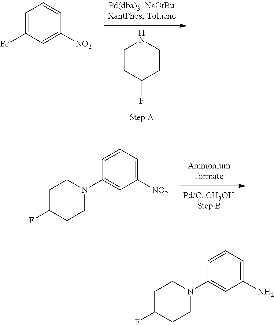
C1CC(F)CCN1.C1=C(Br)C=C([NO2])C=C1.C1(N2CCC(F)CC2)=CC([NO2])=CC=C1.C1(N2CCC(F)CC2)=CC(N)=CC=C1
